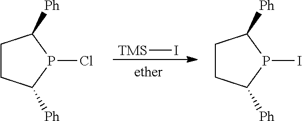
[TMS]I.C1CC([Ph])P(Cl)C1[Ph].C1CC([Ph])P(I)C1[Ph]
